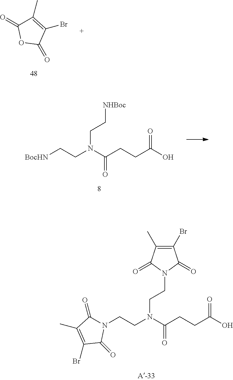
N1(CCN(CCN2C(=O)C(Br)=C(C)C2=O)C(CCC(O)=O)=O)C(=O)C(C)=C(Br)C1=O.O=C1C(C)=C(Br)C(=O)O1.[BocHN]CCN(CC[NHBoc])C(CCC(O)=O)=O
